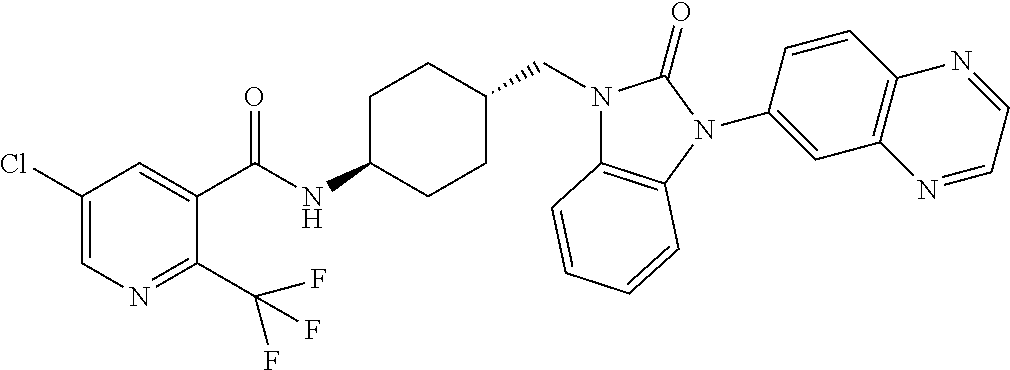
C1(Cl)=CN=C(C(F)(F)F)C(C(NC2CCC(CN3C4=C(N(C5=CC6=C(C=C5)N=CC=N6)C3=O)C=CC=C4)CC2)=O)=C1
